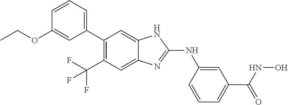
C1=CC=C(C2=C(C(F)(F)F)C=C3C(=C2)NC(NC2=CC(C(NO)=O)=CC=C2)=N3)C=C1OCC
